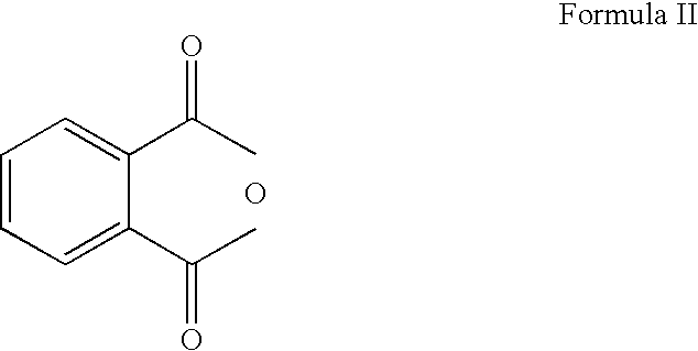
C1=CC=C(C(C)=O)C(C(C)=O)=C1.O
